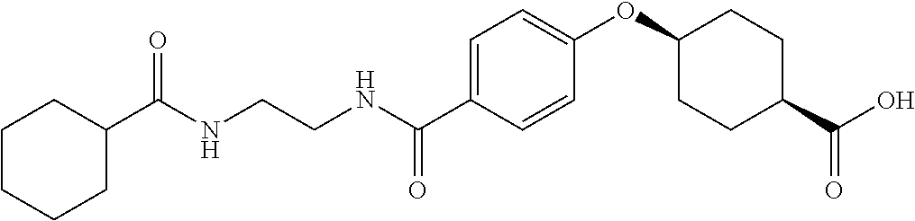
C(NCCNC(C1=CC=C(OC2CCC(C(O)=O)CC2)C=C1)=O)(=O)C1CCCCC1
